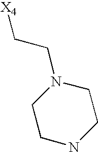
C1NCCN(CC[X4])C1
